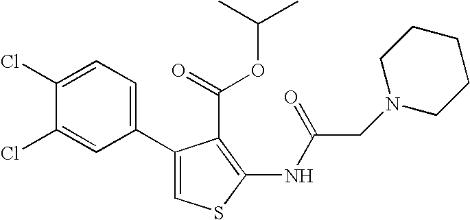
C1(C2=CSC(NC(=O)CN3CCCCC3)=C2C(OC(C)C)=O)=CC=C(Cl)C(Cl)=C1
